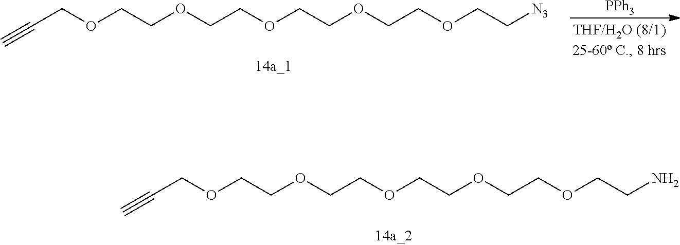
C#CCOCCOCCOCCOCCOCCN.C#CCOCCOCCOCCOCCOCC[N3].[PPh3]
